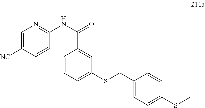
C1=C([NC])C=CC(NC(C2=CC(SCC3=CC=C(SC)C=C3)=CC=C2)=O)=N1
